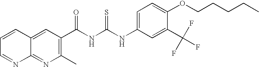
N(C(NC(=O)C1=C(C)N=C2C(=C1)C=CC=N2)=S)C1=CC=C(OCCCCC)C(C(F)(F)F)=C1
